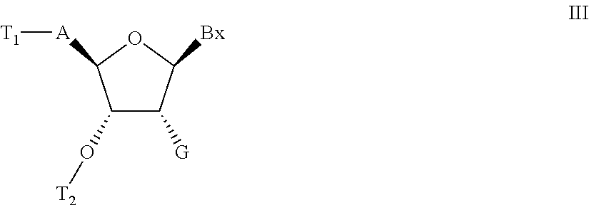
C1(O[T2])C([G])C([Bx])OC1[A][T1]
